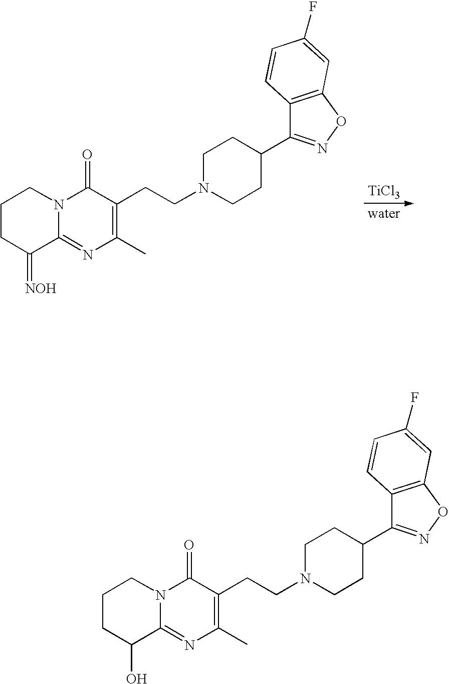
C1CC(O)C2=NC(C)=C(CCN3CCC(C4=NOC5=C4C=CC(F)=C5)CC3)C(=O)N2C1.C1CC(=[NOH])C2=NC(C)=C(CCN3CCC(C4=NOC5=C4C=CC(F)=C5)CC3)C(=O)N2C1.[TiCl3]
